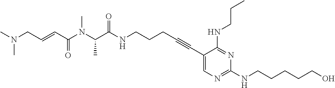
C(C(NCCCC#CC1=CN=C(NCCCCCO)N=C1NCCC)=O)(N(C(C=CCN(C)C)=O)C)C
